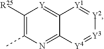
C1([R25])=C(C)N=C2C(=[Y]1)[Y1]=[Y2][Y3]=[Y4]2
